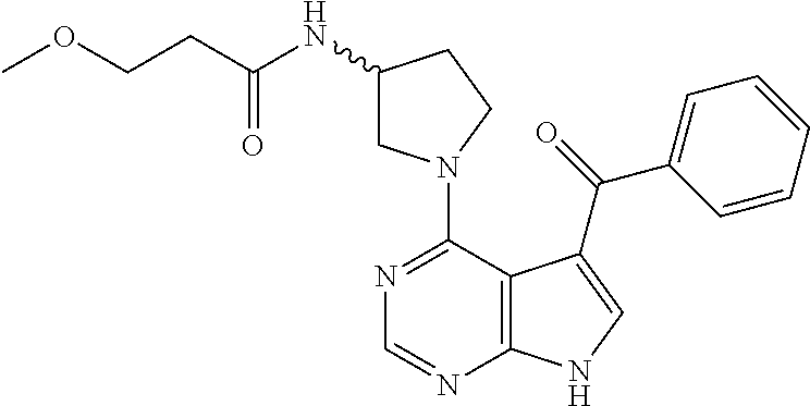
C1(N2CC(NC(CCOC)=O)CC2)=NC=NC2=C1C(C(=O)C1=CC=CC=C1)=CN2
